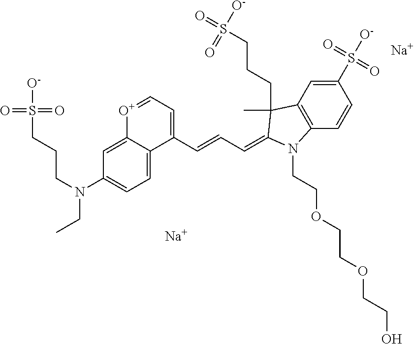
[Na].C12=CC(N(CCCS(=O)(=O)[O-])CC)=CC=C1C(C=CC=C1C(C)(CCCS(=O)([O-])=O)C3=C(C=CC(S([O-])(=O)=O)=C3)N1CCOCCOCCO)=CC=[O+]2.[Na]
